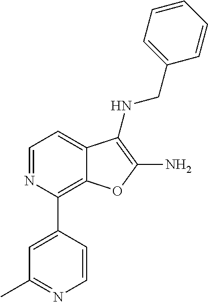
C1(C2=CC(C)=NC=C2)=C2C(=CC=N1)C(NCC1=CC=CC=C1)=C(N)O2
